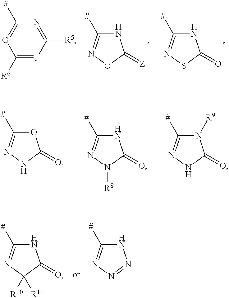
N1C([#])=NOC1=[Z].[H].N1C([#])=NSC1=O.[H].C1([R6])=[J]C([R5])=NC([#])=[G]1.O1C([#])=NNC1=O.N1C([#])=NN([R8])C1=O.[H].N1([R9])C([#])=NNC1=O.N1C([#])=NC([R10])([R11])C1=O.[H].N1C([#])=NN=N1.[H]
